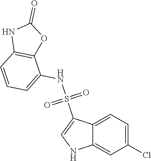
O=S(=O)(NC1=CC=CC2=C1OC(=O)N2)C1=CNC2=CC(Cl)=CC=C21
